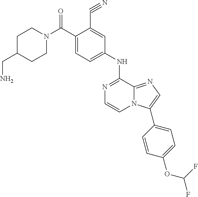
C1(NC2=NC=CN3C2=NC=C3C2=CC=C(OC(F)F)C=C2)=CC=C(C(N2CCC(CN)CC2)=O)C(C#N)=C1
